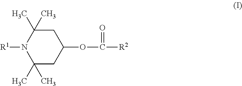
N1([R1])C(C)(C)CC(OC(=O)[R2])CC1(C)C
